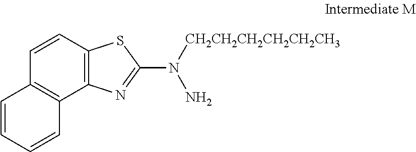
C12=C(C=CC3=C1C=CC=C3)SC(N([CH2CH2CH2CH2CH2CH3])N)=N2
